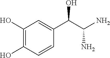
C1(O)=C(O)C=CC(C(C(N)N)O)=C1
